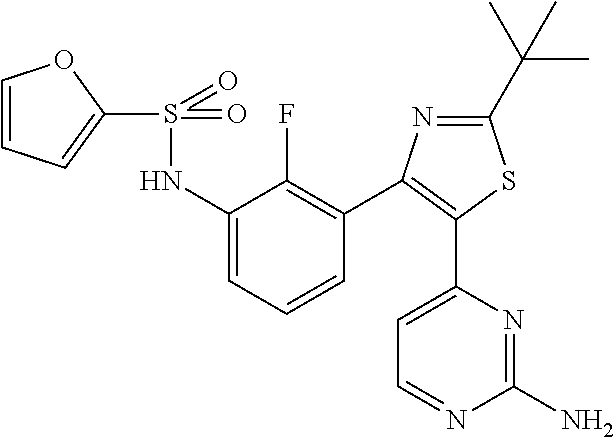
C1=C(NS(=O)(=O)C2=CC=CO2)C(F)=C(C2=C(C3=CC=NC(N)=N3)SC(C(C)(C)C)=N2)C=C1
